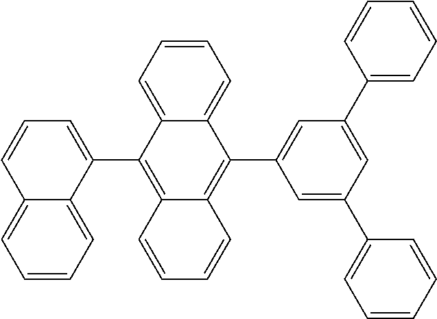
C1=CC2=C(C3=CC=CC4=CC=CC=C34)C3=CC=CC=C3C(C3=CC(C4=CC=CC=C4)=CC(C4=CC=CC=C4)=C3)=C2C=C1
